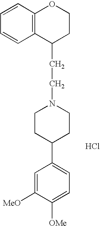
C12=C(C=CC=C1)OCCC2CCN1CCC(C2=CC=C([OMe])C([MeO])=C2)CC1.Cl
